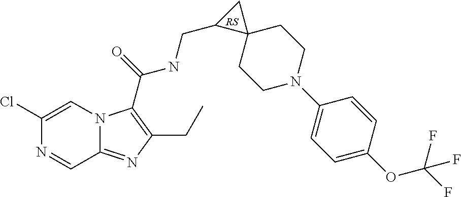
C12=NC(CC)=C(C(NCC3C4(C3)CCN(C3=CC=C(OC(F)(F)F)C=C3)CC4)=O)N1C=C(Cl)N=C2
